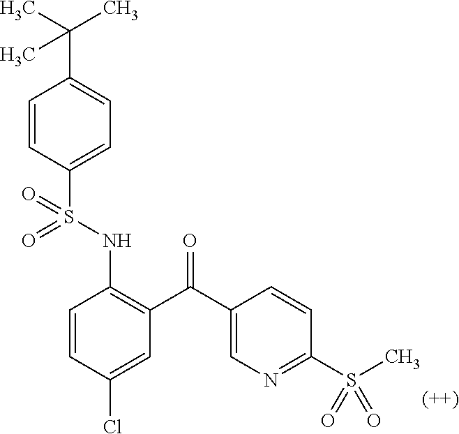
C1=CC(S(NC2=C(C(C3=CN=C(S(C)(=O)=O)C=C3)=O)C=C(Cl)C=C2)(=O)=O)=CC=C1C(C)(C)C
